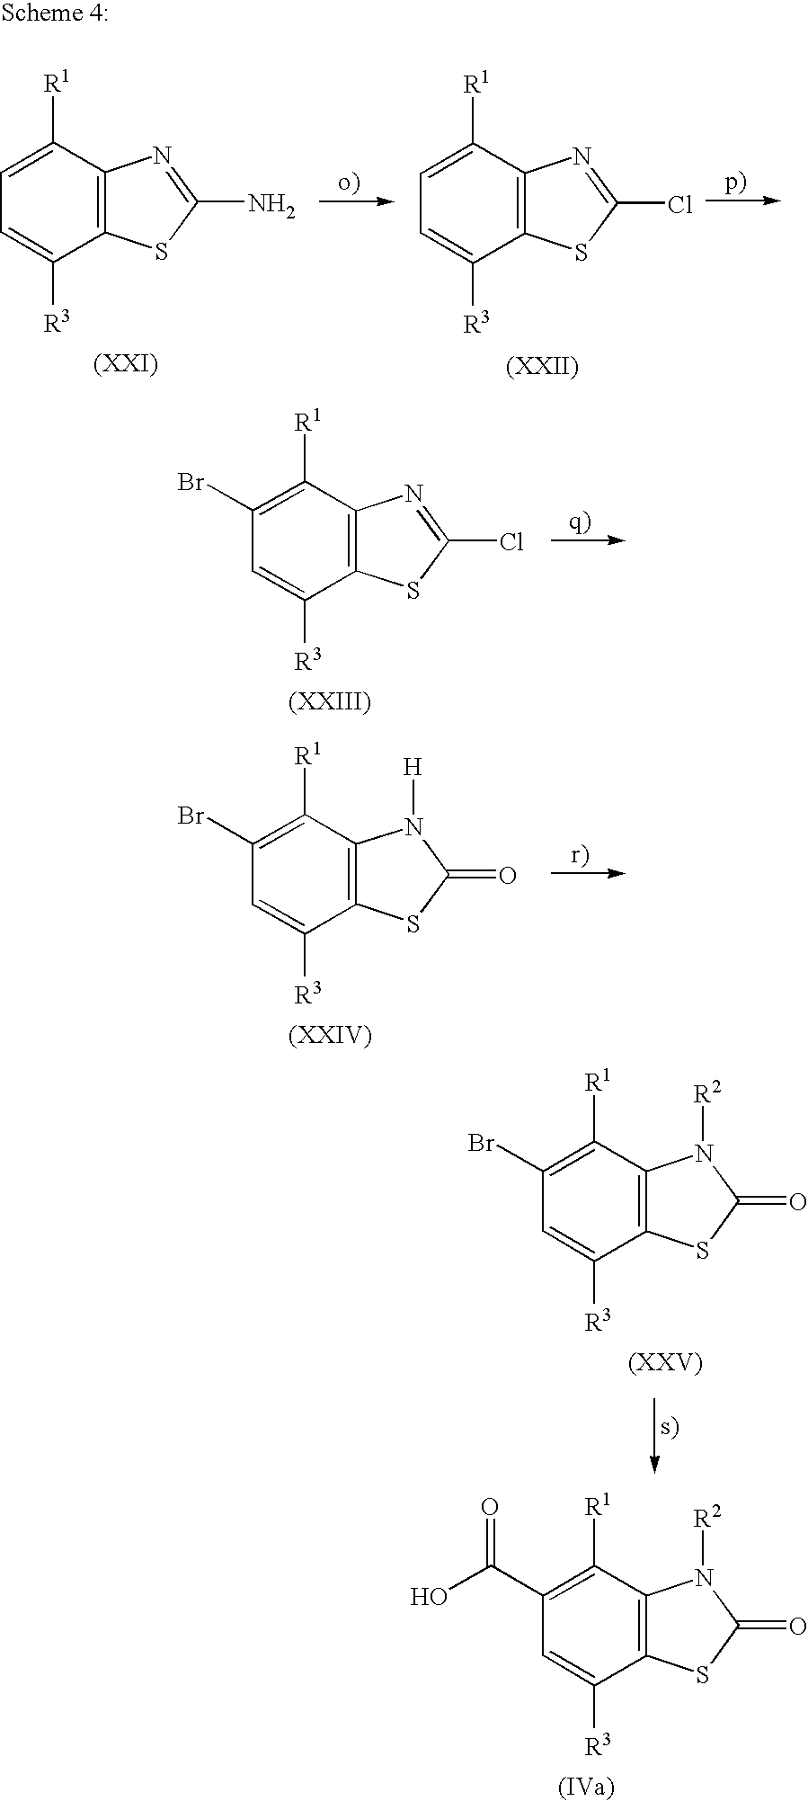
C12=C(C([R1])=C(Br)C=C1[R3])N=C(Cl)S2.C12=C(C([R1])=C(Br)C=C1[R3])N([R2])C(=O)S2.C12=C(C([R1])=C(C(O)=O)C=C1[R3])N([R2])C(=O)S2.C12=C(C([R1])=C(Br)C=C1[R3])N([H])C(=O)S2.C12=C(C([R1])=CC=C1[R3])N=C(N)S2.C12=C(C([R1])=CC=C1[R3])N=C(Cl)S2
